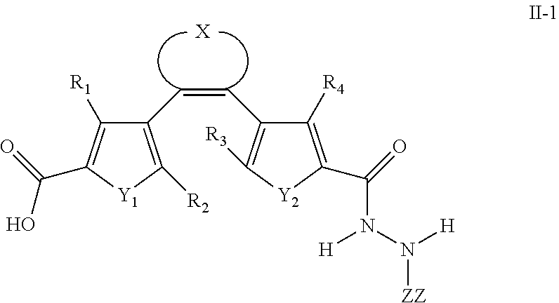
C1(C=CC2=C([R3])[Y2]C(C(N(N([H])[ZZ])[H])=O)=C2[R4])=C([R2])[Y1]C(C(O)=O)=C1[R1].[X]
